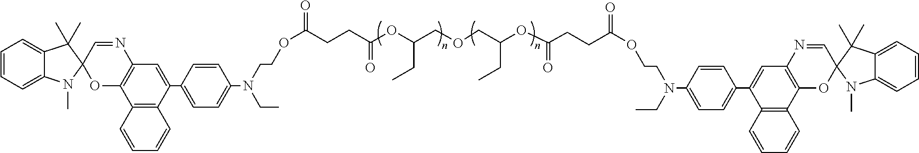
C(OC(=O)CCC(OC(COCC(OC(=O)CCC(OCCN(CC)C1=CC=C(C2=CC3=C(C4=C2C=CC=C4)OC2(C=N3)N(C)C3=CC=CC=C3C2(C)C)C=C1)=O)CC)CC)=O)CN(C1=CC=C(C2=CC3=C(C4=C2C=CC=C4)OC2(C=N3)C(C)(C)C3=CC=CC=C3N2C)C=C1)CC
